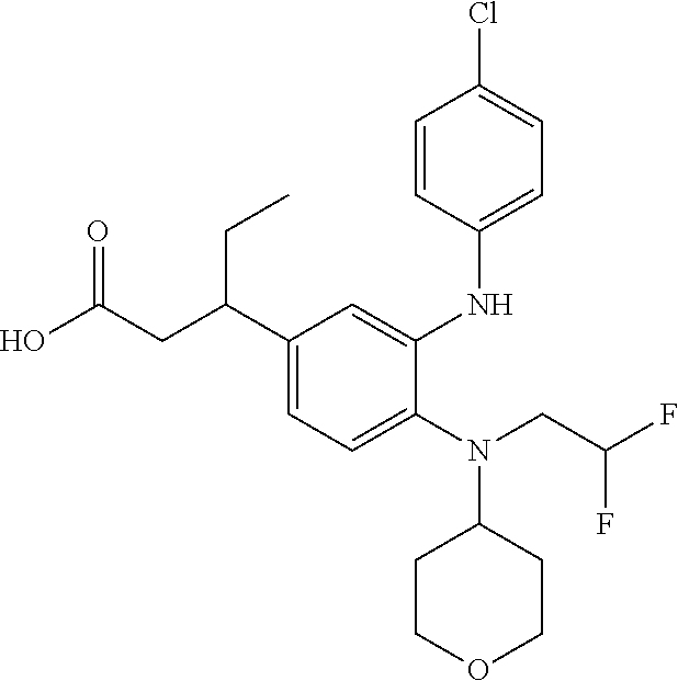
C1(N(C2CCOCC2)CC(F)F)=CC=C(C(CC(O)=O)CC)C=C1NC1=CC=C(Cl)C=C1
